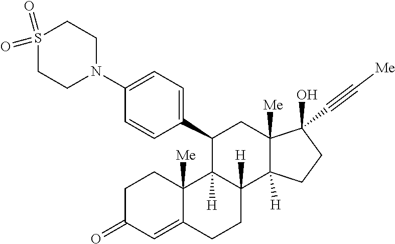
S1(=O)(=O)CCN(C2=CC=C(C3C4([H])C([H])(C5([H])C([Me])(C(C#C[Me])(O)CC5)C3)CCC3=CC(=O)CCC34[Me])C=C2)CC1
